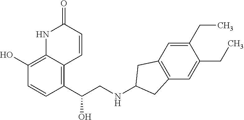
C1(CC)=CC2=C(C=C1CC)CC(NCC(O)C1=C3C(=C(O)C=C1)NC(=O)C=C3)C2
